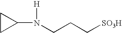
C1CC1N([H])CCC[SO3H]
